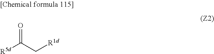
C([R5d])(C[R1d])=O
